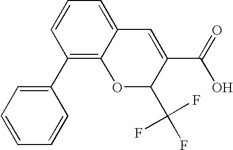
C1=CC=CC(C2=C3C(=CC=C2)C=C(C(=O)O)C(C(F)(F)F)O3)=C1
